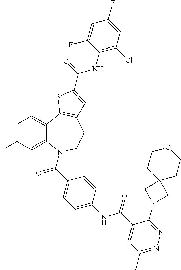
C1=C(F)C=C2C(=C1)C1=C(CCN2C(=O)C2=CC=C(NC(=O)C3=CC(C)=NN=C3N3CC4(C3)CCOCC4)C=C2)C=C(C(=O)NC2=C(Cl)C=C(F)C=C2F)S1
